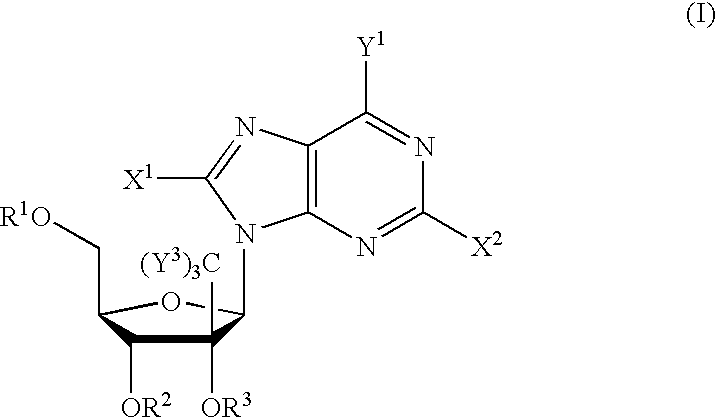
C1([OR3])([(Y3)3C])C([OR2])C(C[R1O])OC1N1C2=C(N=C1[X1])C([Y1])=NC([X2])=N2
